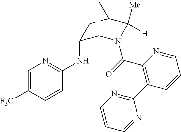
C1(NC2=NC=C([F3C])C=C2)C2N(C(=O)C3=C(C4=NC=CC=N4)C=CC=N3)C([Me])([H])C(C1)C2
